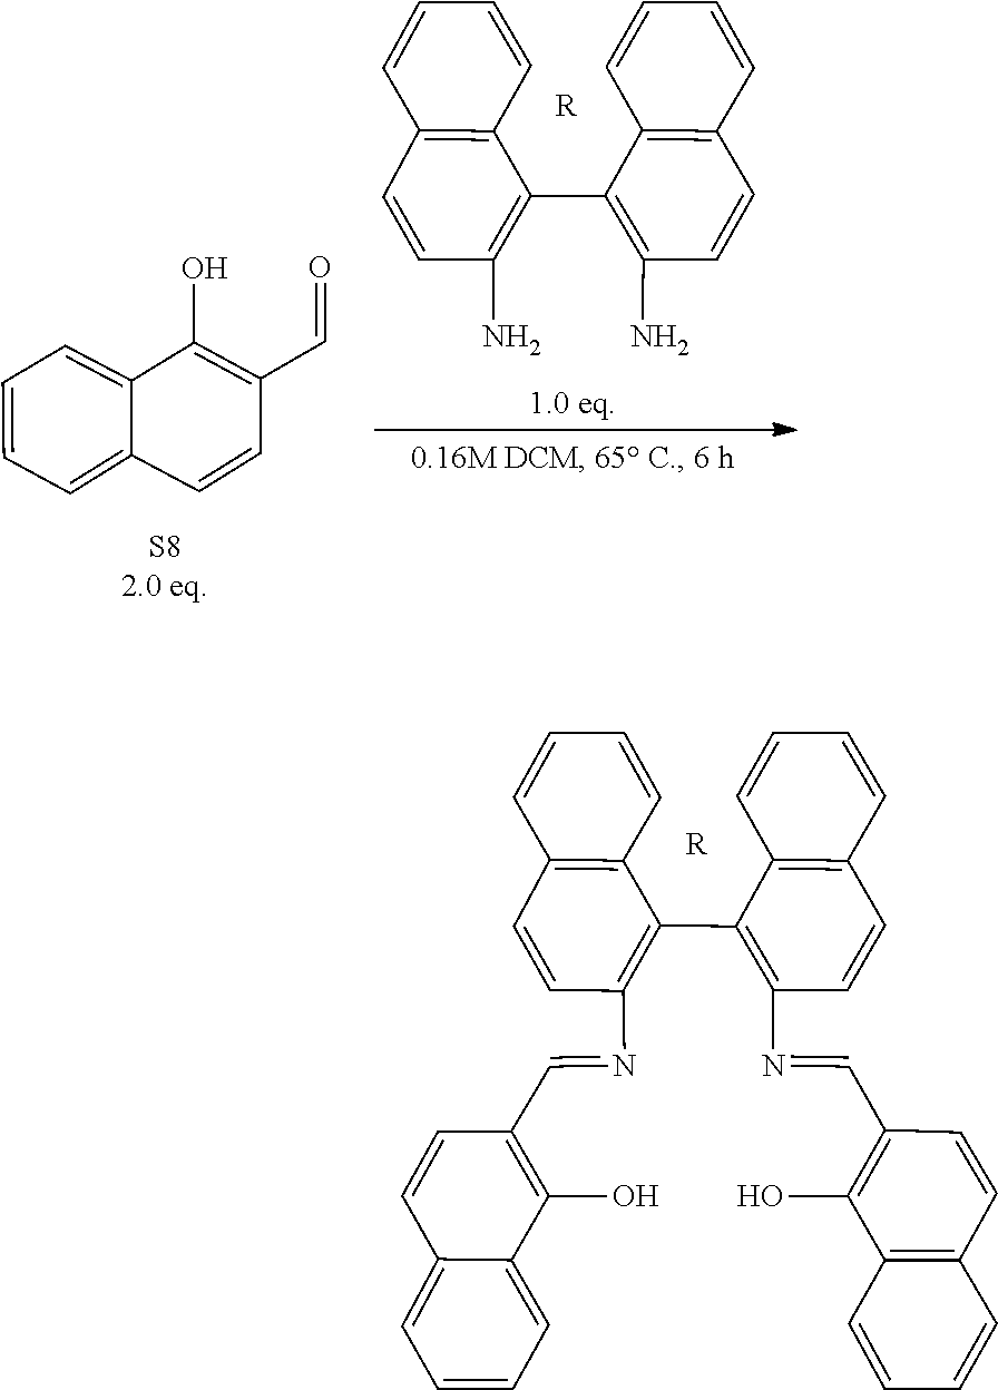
C1(C=O)=C(O)C2=CC=CC=C2C=C1.C12=C(C=CC=C1)C=CC(N)=C2C1=C(N)C=CC2=C1C=CC=C2.[R].C12=C(C=CC=C1)C=CC(N=CC1=C(O)C3=C(C=C1)C=CC=C3)=C2C1=C(N=CC2=C(O)C3=CC=CC=C3C=C2)C=CC2=C1C=CC=C2.[R]
